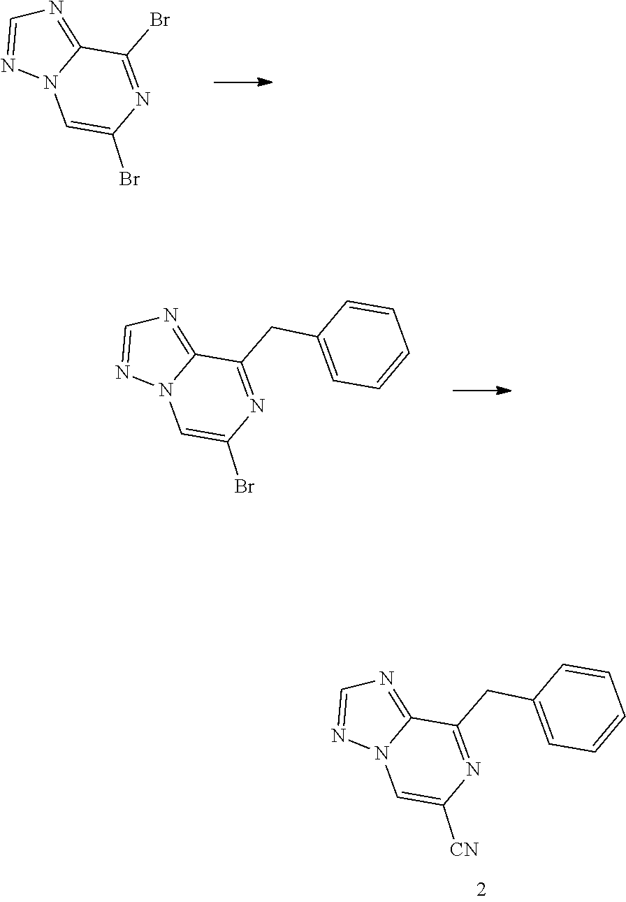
BrC1=NC(Br)=CN2C1=NC=N2.C1=CC=CC=C1CC1=NC(Br)=CN2C1=NC=N2.C1=CC=CC=C1CC1=NC([CN])=CN2C1=NC=N2
